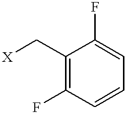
C1(C[X])=C(F)C=CC=C1F
